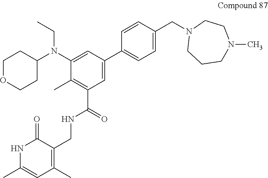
C1(N(C2=CC(C3=CC=C(CN4CCCN(C)CC4)C=C3)=CC(C(NCC3=C(C)C=C(C)NC3=O)=O)=C2C)CC)CCOCC1
